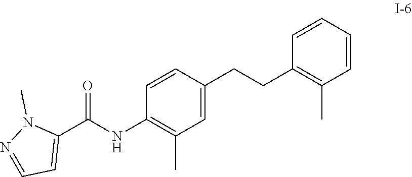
C1=CC(NC(C2=CC=NN2C)=O)=C(C)C=C1CCC1=C(C)C=CC=C1
